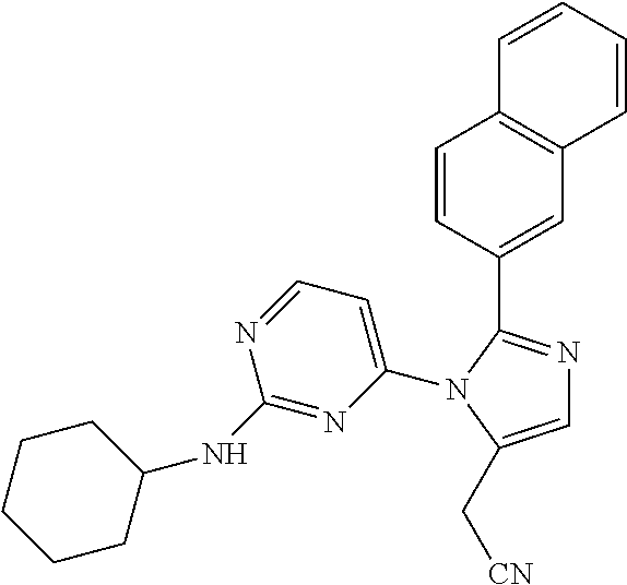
C1=C(N2C(C3=CC4=C(C=C3)C=CC=C4)=NC=C2C[CN])N=C(NC2CCCCC2)N=C1
